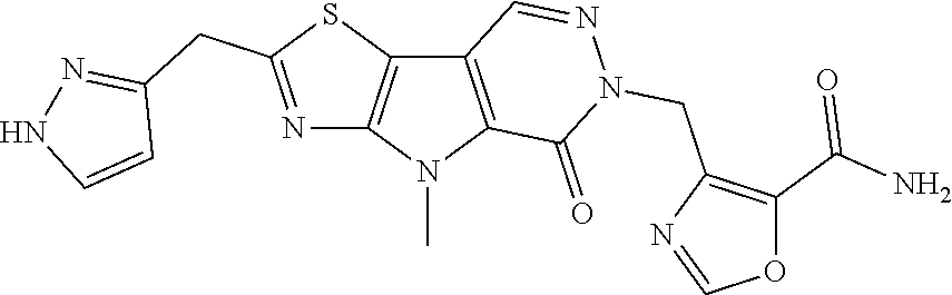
C12=C(N(C)C3=C1C=NN(CC1=C(C(N)=O)OC=N1)C3=O)N=C(CC1=NNC=C1)S2
